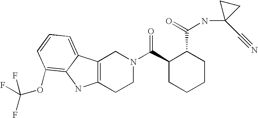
C12=C(CCN(C(=O)C3CCCCC3C(NC3(C#N)CC3)=O)C1)NC1=C(OC(F)(F)F)C=CC=C21
